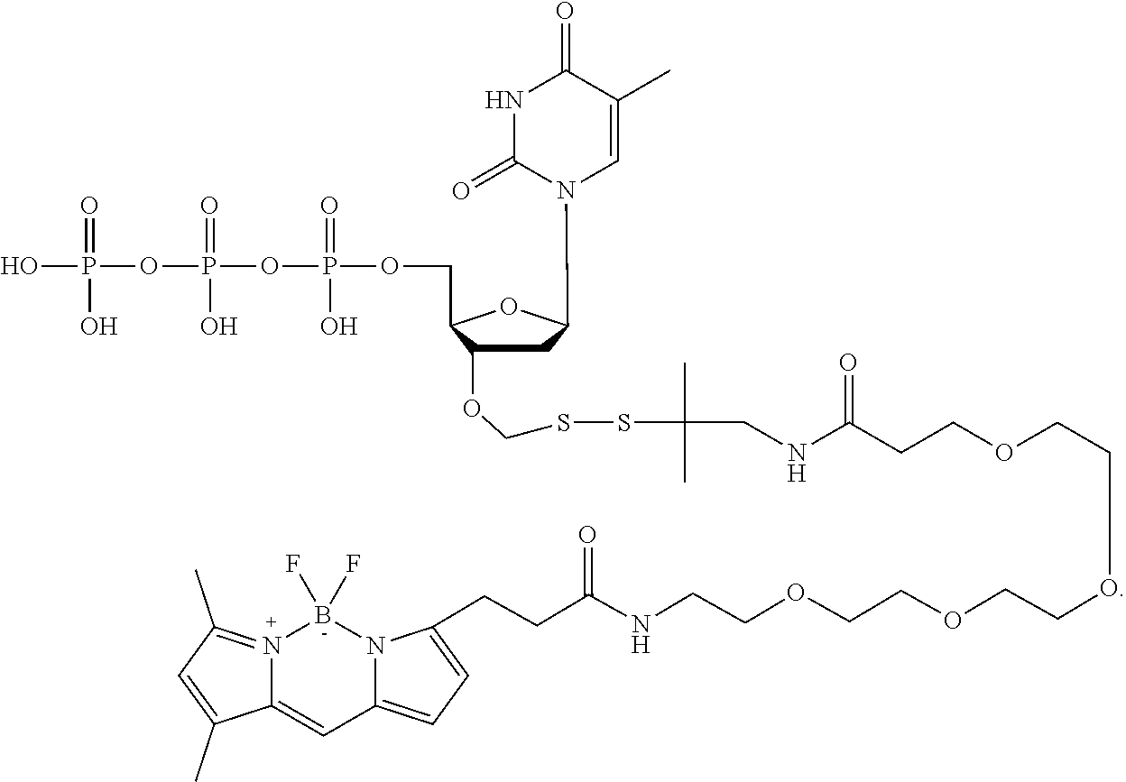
C1C(OCSSC(C)(C)CNC(CCOCCOCCOCCOCCNC(CCC2=CC=C3C=C4N(=C(C)C=C4C)B(F)(F)N32)=O)=O)C(COP(=O)(O)OP(=O)(O)OP(=O)(O)O)OC1N1C=C(C)C(=O)NC1=O
